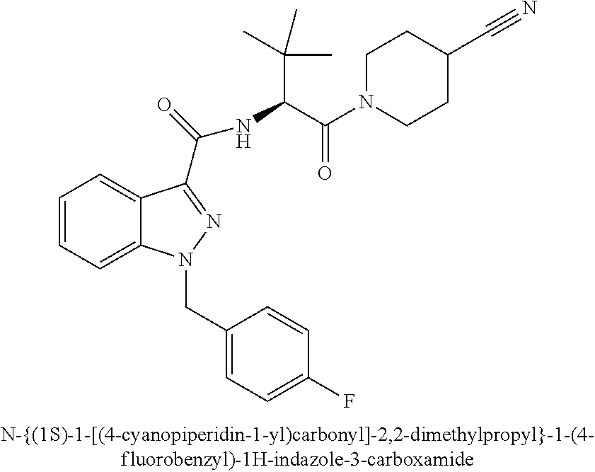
C1=CC=C2C(=C1)C(C(=O)NC(C(=O)N1CCC(C#N)CC1)C(C)(C)C)=NN2CC1=CC=C(F)C=C1
